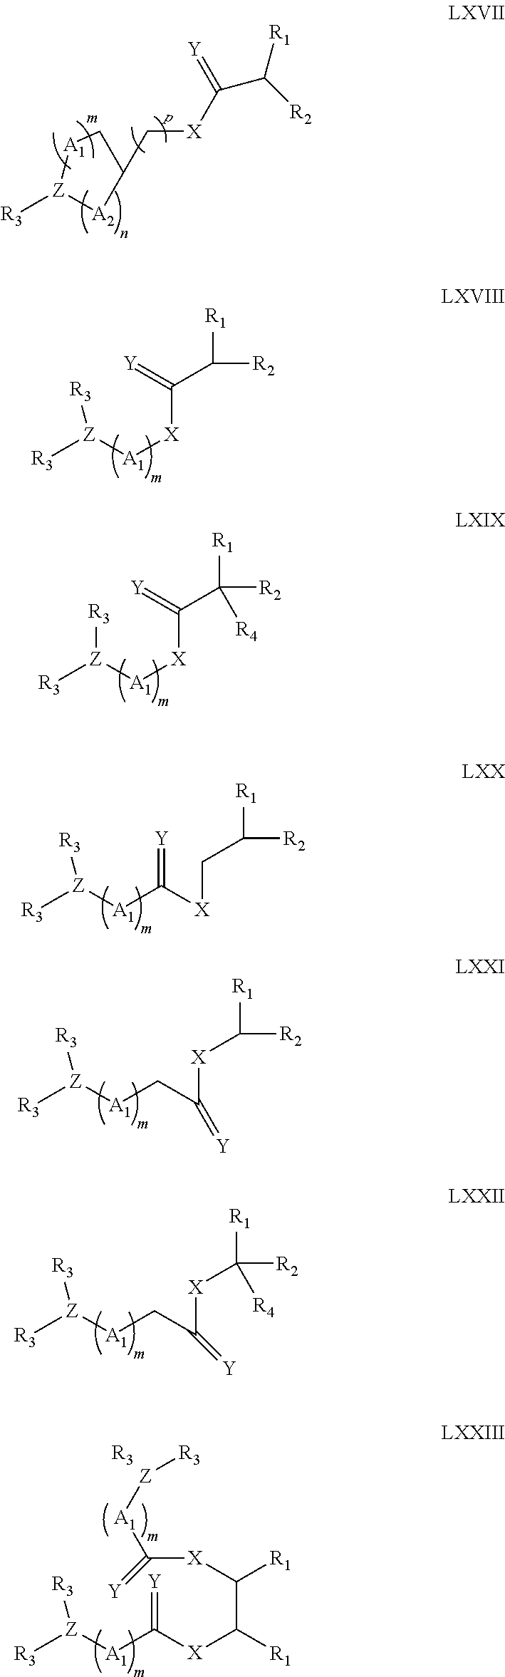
[R3][Z]1[A2]C(C[X]C(C([R1])[R2])=[Y])C[A1]1.[R3][Z]([A1][X]C(C([R2])[R1])=[Y])[R3].[R3][Z]([A1][X]C(C([R2])([R1])[R4])=[Y])[R3].[R3][Z]([A1]C([X]CC([R1])[R2])=[Y])[R3].[R3][Z]([A1]CC([X]C([R1])[R2])=[Y])[R3].[R3][Z]([A1]CC([X]C([R1])([R2])[R4])=[Y])[R3].[R3][Z]([A1]C([X]C(C([R1])[X]C([A1][Z][R3])=[Y])[R1])=[Y])[R3].[R3]
